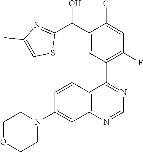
C12=C(C(C3=C(F)C=C(Cl)C(C(C4=NC(C)=CS4)O)=C3)=NC=N1)C=CC(N1CCOCC1)=C2
